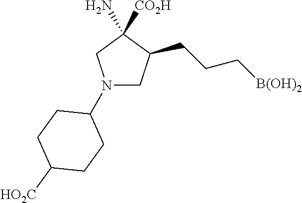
N1(C2CCC([HO2C])CC2)CC(CCC[B(OH)2])C(N)([CO2H])C1
